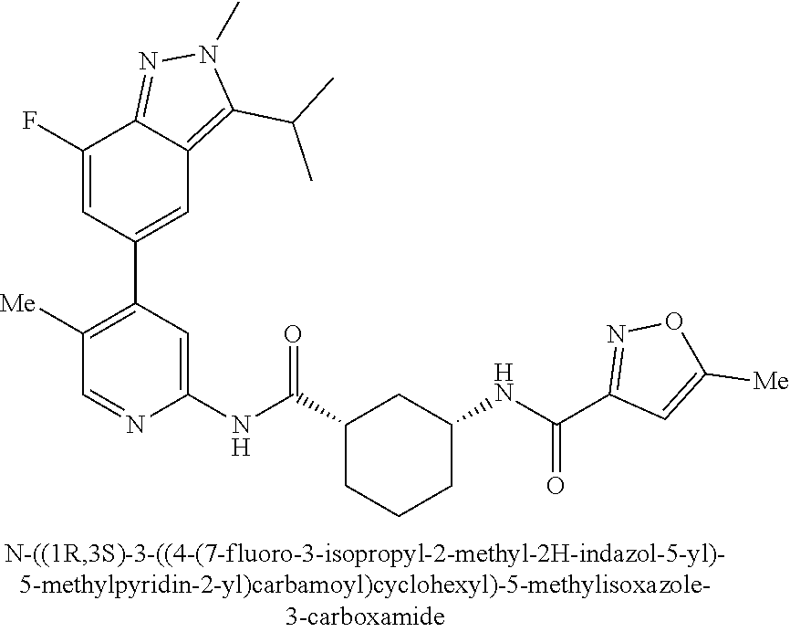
C1(F)=CC(C2=C([Me])C=NC(NC(C3CCCC(NC(=O)C4=NOC([Me])=C4)C3)=O)=C2)=CC2=C(C(C)C)N(C)N=C12
